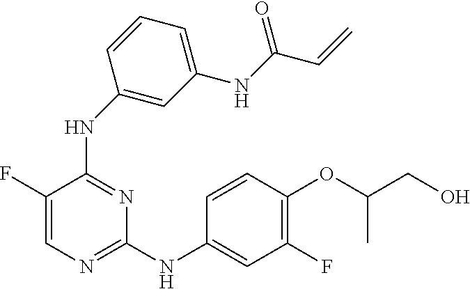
C1=C(F)C(NC2=CC(NC(C=C)=O)=CC=C2)=NC(NC2=CC(F)=C(OC(CO)C)C=C2)=N1
